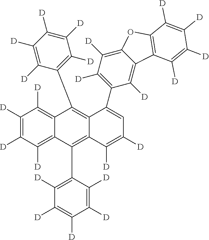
C1(C2=C([D])C([D])=C([D])C([D])=C2[D])=C2C(=C(C3=C([D])C([D])=C([D])C([D])=C3[D])C3=C([D])C([D])=C([D])C([D])=C13)C([D])=C([D])C=C2C1=C([D])C([D])=C2C(=C1[D])C1=C(O2)C([D])=C([D])C([D])=C1[D]
